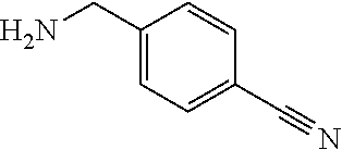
C1(CN)=CC=C(C#N)C=C1
